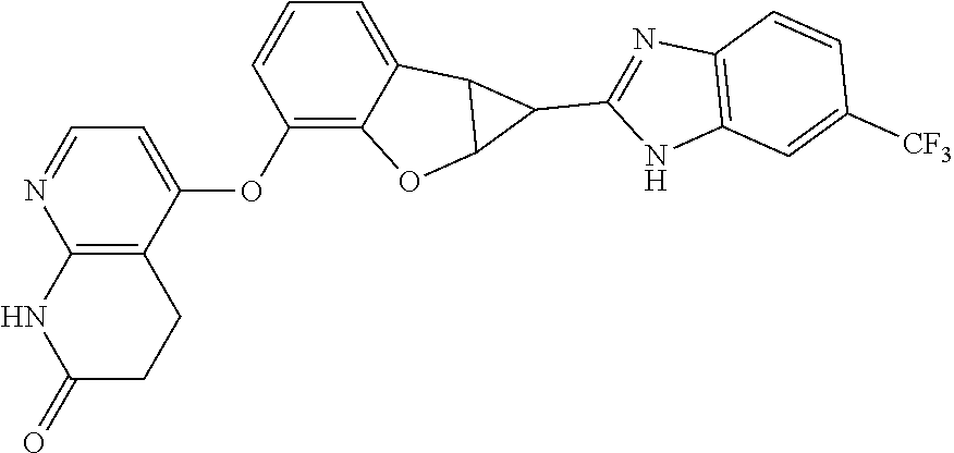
C12=C(CCC(=O)N1)C(OC1=C3C(=CC=C1)C1C(O3)C1C1=NC3=C(N1)C=C([CF3])C=C3)=CC=N2
